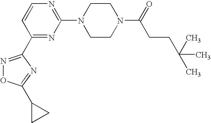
C1(N2CCN(C(=O)CCC(C)(C)C)CC2)=NC=CC(C2=NOC(C3CC3)=N2)=N1
